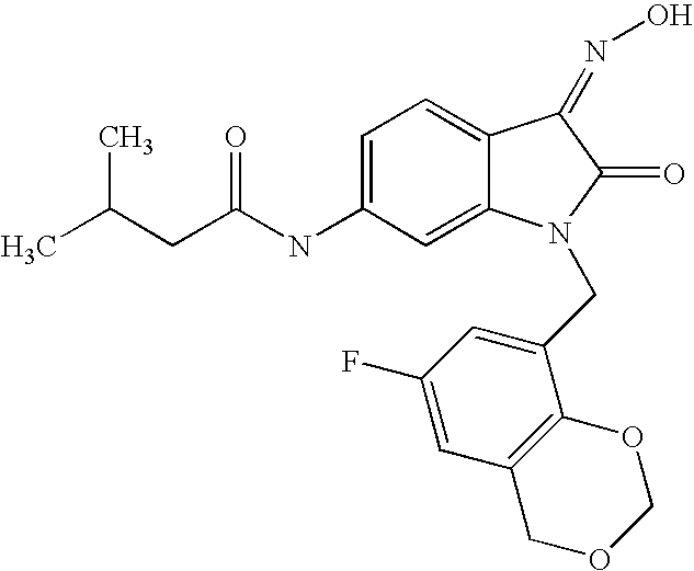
C(C(NC1=CC=C2C(=C1)N(CC1=CC(F)=CC3=C1OCOC3)C(=O)C2=NO)=O)C(C)C
